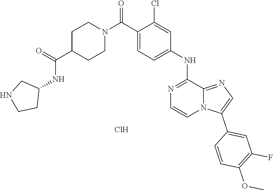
C12=NC=C(C3=CC(F)=C(OC)C=C3)N1C=CN=C2NC1=CC=C(C(N2CCC(C(=O)NC3CNCC3)CC2)=O)C(Cl)=C1.Cl
